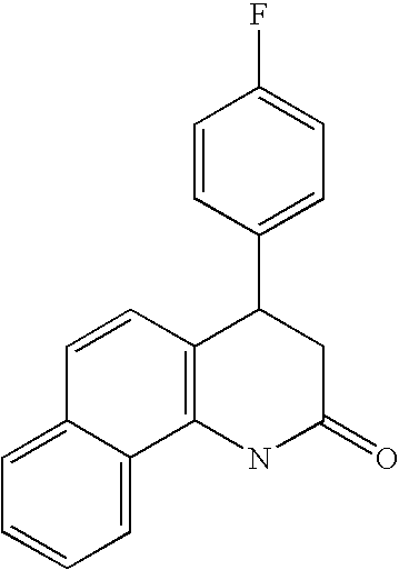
C12=C(NC(=O)CC1C1=CC=C(F)C=C1)C1=CC=CC=C1C=C2
